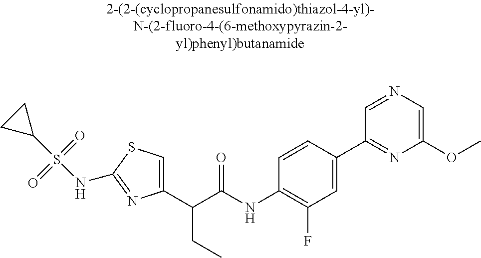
C1(C(C(NC2=C(F)C=C(C3=NC(OC)=CN=C3)C=C2)=O)CC)=CSC(NS(C2CC2)(=O)=O)=N1
